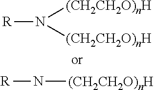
N([R])([(CH2CH2O)nH])[(CH2CH2O)nH].N([R])[(CH2CH2O)nH]
